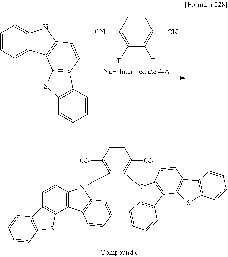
C1=CC=C2C(=C1)NC1=C2C2=C(C=C1)C1=C(S2)C=CC=C1.C1=CC([CN])=C(F)C(F)=C1[CN].C1=CC2=C(C3=C1C1=C(S3)C=CC=C1)C1=C(N2C2=C([CN])C=CC([CN])=C2N2C3=C(C4=C2C=CC2=C4SC4=C2C=CC=C4)C=CC=C3)C=CC=C1
